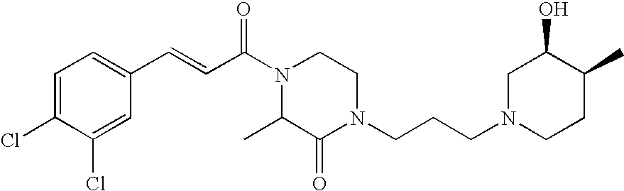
C1=C(Cl)C(Cl)=CC(C=CC(N2CCN(CCCN3CCC(C)C(O)C3)C(=O)C2C)=O)=C1
